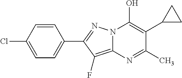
C12=C(F)C(C3=CC=C(Cl)C=C3)=NN1C(O)=C(C1CC1)C(C)=N2
